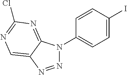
N1=NC2=CN=C(Cl)N=C2N1C1=CC=C(I)C=C1
